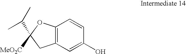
C12=C(C=C(O)C=C1)CC([MeO2C])(C(C)C)O2
